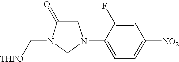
C(N1C(=O)CN(C2=CC=C([NO2])C=C2F)C1)[THPO]
